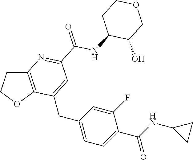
C(C1=CC=C(CC2=CC(C(NC3C(O)COCC3)=O)=NC3=C2OCC3)C=C1F)(NC1CC1)=O
